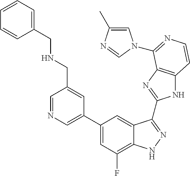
C1=C(C2=CC(F)=C3C(=C2)C(C2=NC4=C(N2)C=CN=C4N2C=C(C)N=C2)=NN3)C=C(CNCC2=CC=CC=C2)C=N1
